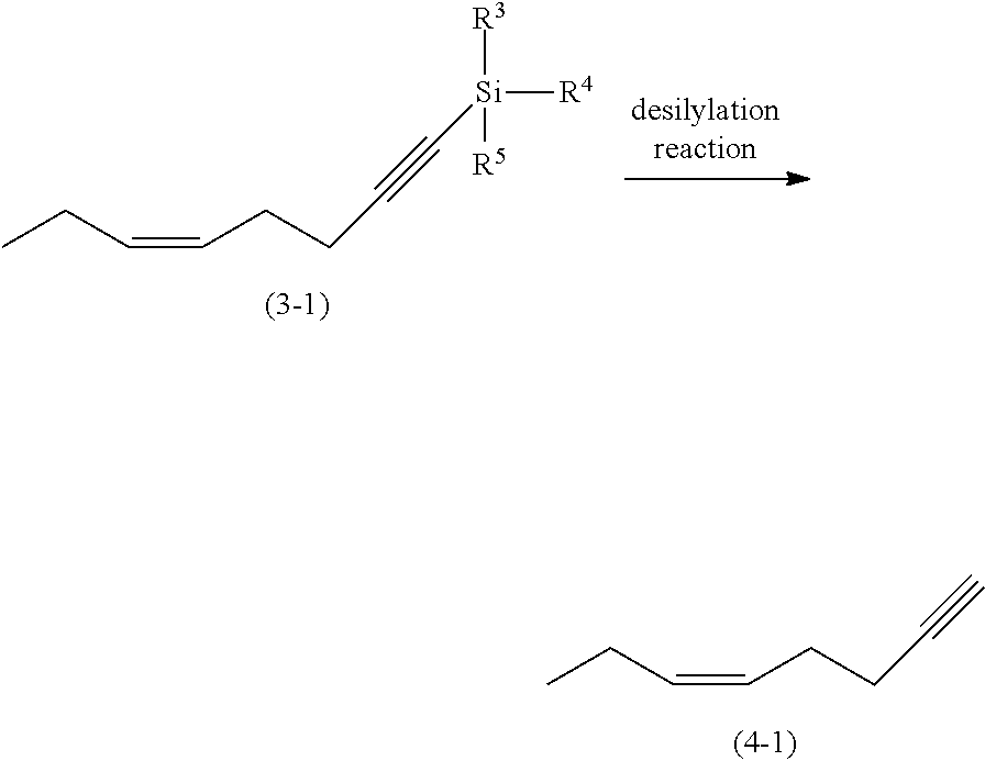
CCC=CCCC#C[Si]([R3])([R5])[R4].CCC=CCCC#C
